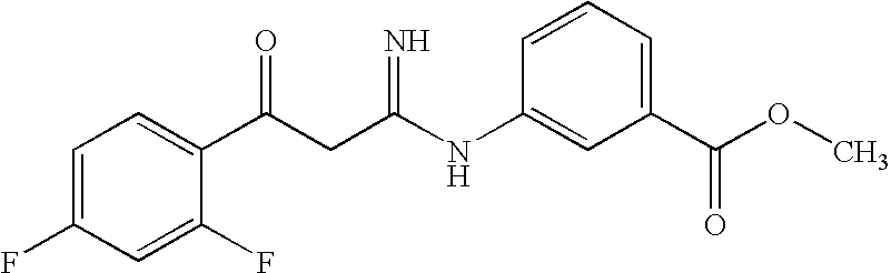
C1=C(F)C=C(F)C(C(CC(NC2=CC(C(OC)=O)=CC=C2)=N)=O)=C1
